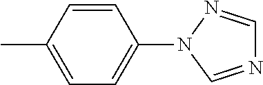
C1(C)=CC=C(N2C=NC=N2)C=C1
